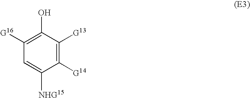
C1([G14])=C([G13])C(O)=C([G16])C=C1[NHG15]
